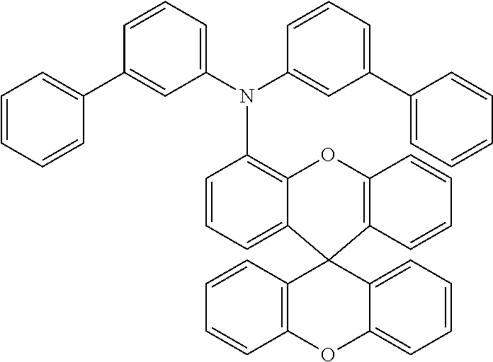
C1=CC2=C(C=C1)C1(C3=CC=CC(N(C4=CC=CC(C5=CC=CC=C5)=C4)C4=CC(C5=CC=CC=C5)=CC=C4)=C3O2)C2=CC=CC=C2OC2=C1C=CC=C2
